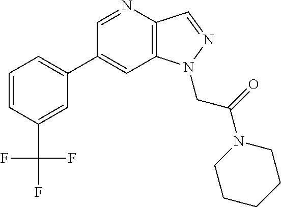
C1(C2=CC=CC(C(F)(F)F)=C2)=CC2=C(C=NN2CC(N2CCCCC2)=O)N=C1
